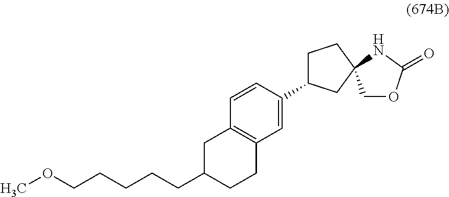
C1=CC(C2CCC3(C2)COC(=O)N3)=CC2=C1CC(CCCCCOC)CC2
